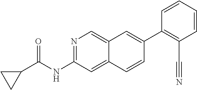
C1(C2=CC3=CN=C(NC(=O)C4CC4)C=C3C=C2)=C(C#N)C=CC=C1
